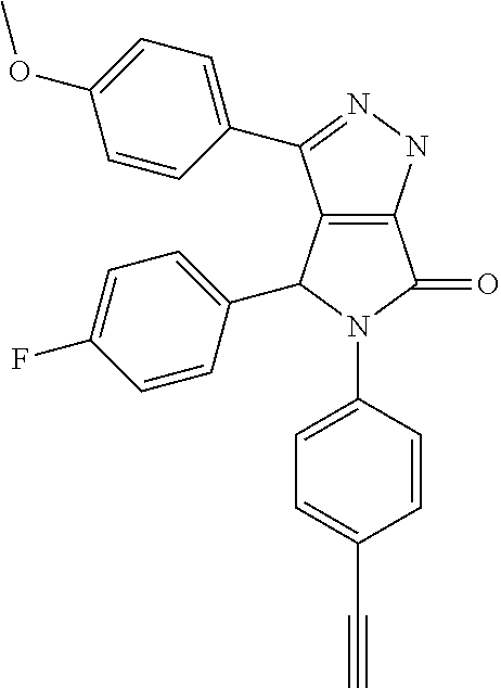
C12=C(NN=C1C1=CC=C(OC)C=C1)C(=O)N(C1=CC=C(C#C)C=C1)C2C1=CC=C(F)C=C1
